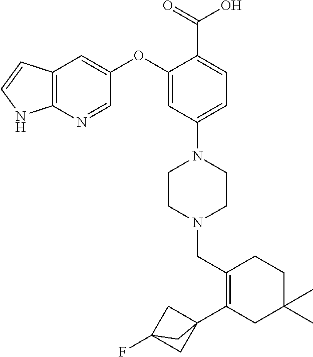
C1(OC2=CC3=C(N=C2)NC=C3)=CC(N2CCN(CC3=C(C45CC(F)(C4)C5)CC(C)(C)CC3)CC2)=CC=C1C(=O)O
